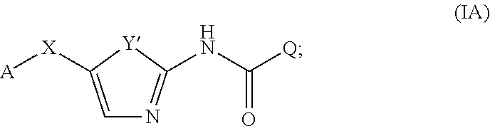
C1=C([X][A])[Y]C(NC([Q])=O)=N1
